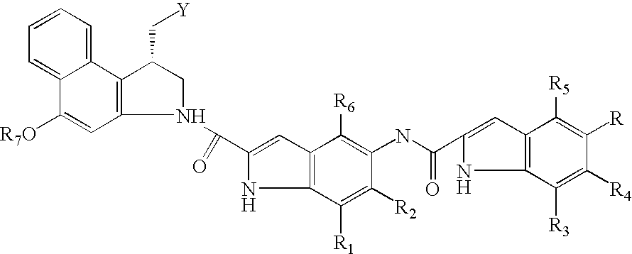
N1(C(=O)C2=CC3=C(N2)C([R1])=C([R2])C(NC(C2=CC4=C(N2)C([R3])=C([R4])C([R])=C4[R5])=O)=C3[R6])CC(C[Y])C2=C1C=C([R7O])C1=CC=CC=C21
